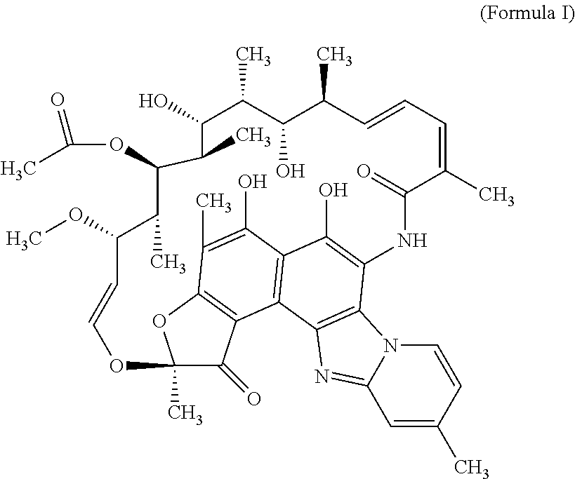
C1(O)C(C)C(O)C(C)C=CC=C(C)C(=O)NC2=C(O)C3=C(C4=C(OC(C)(C4=O)OC=CC(OC)C(C)C(OC(C)=O)C1C)C(C)=C3O)C1=C2N2C(=N1)C=C(C)C=C2
